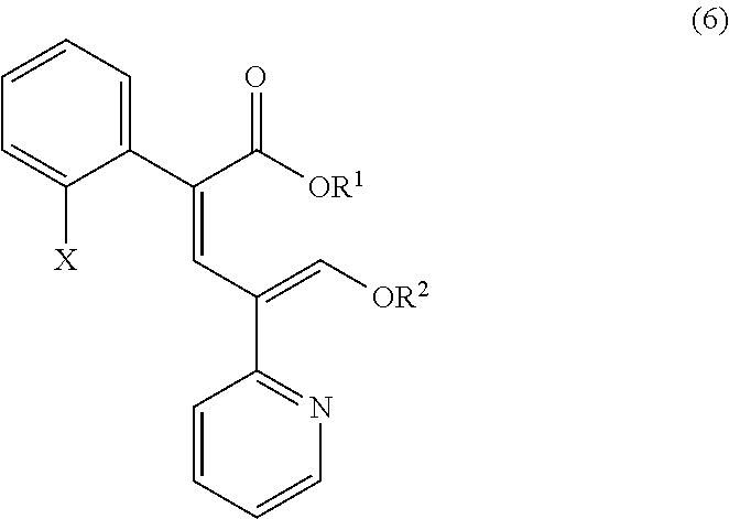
[OR1]C(C(=CC(=C[OR2])C1=NC=CC=C1)C1=CC=CC=C1[X])=O
